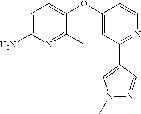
C1=C(N)N=C(C)C(OC2=CC(C3=CN(C)N=C3)=NC=C2)=C1
